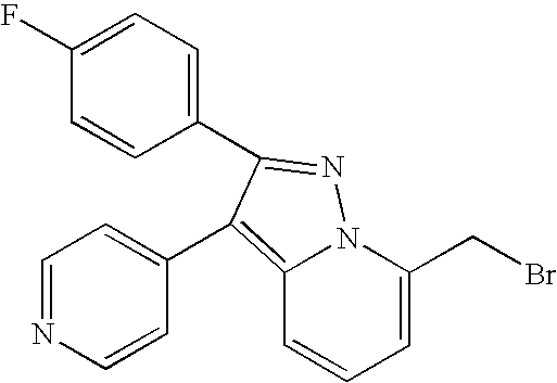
C1(F)=CC=C(C2=NN3C(=C2C2=CC=NC=C2)C=CC=C3CBr)C=C1
